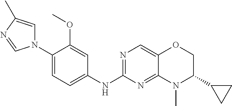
N1(C2=CC=C(NC3=NC=C4C(=N3)N(C)C(C3CC3)CO4)C=C2OC)C=C(C)N=C1
